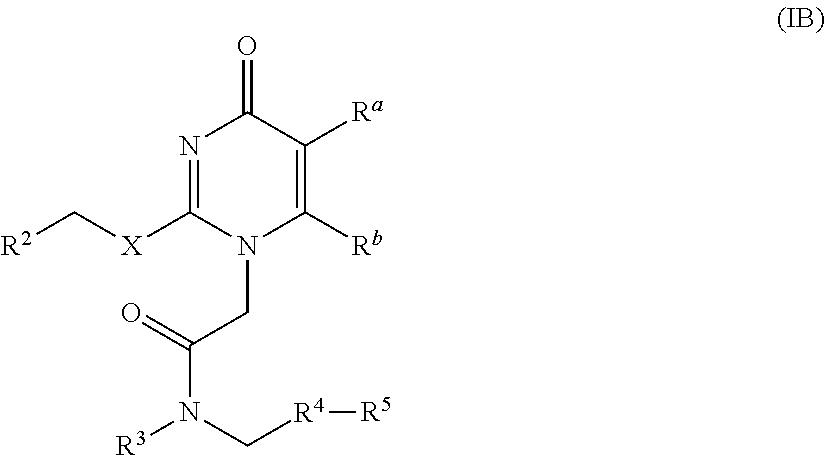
[R2]C[X]C1=NC(=O)C([Ra])=C([Rb])N1CC(=O)N(C[R4][R5])[R3]
